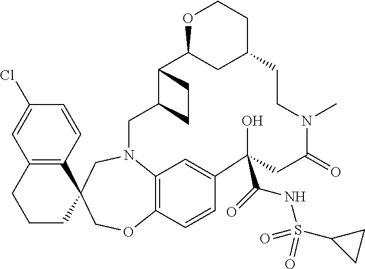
C1(Cl)=CC2=C(C=C1)C1(CCC2)COC2=C3N(C1)CC1C(C4CC(CCO4)CCN(C)C(=O)CC(O)(C(=O)NS(=O)(=O)C4CC4)C(=C3)C=C2)CC1
